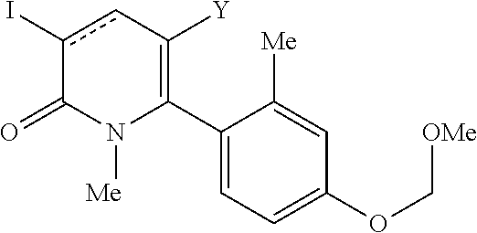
C1(C2=C([Y])cc(I)C(=O)N2[Me])=CC=C(OC[OMe])C=C1[Me]
